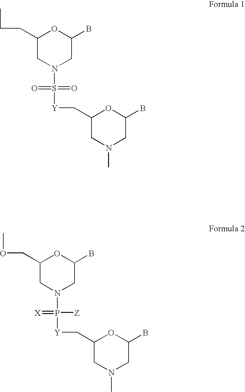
C1(CCC)CN(S(=O)(=O)[Y]CC2CN(C)CC(B)O2)CC(B)O1.C1(COC)CN(P(=[X])([Z])[Y]CC2CN(C)CC(B)O2)CC(B)O1
